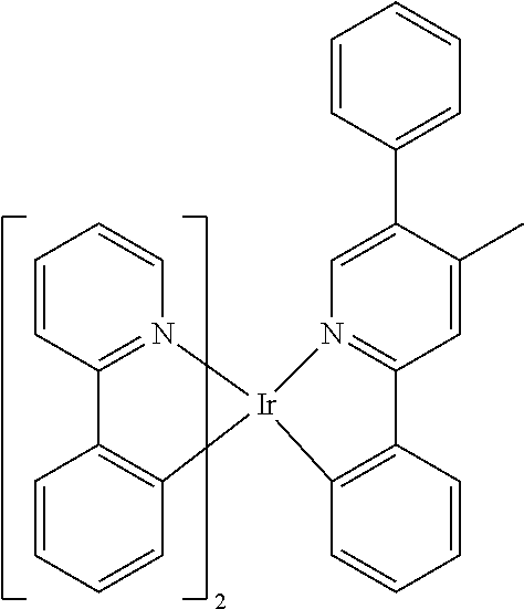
C1=CC=CC2=N1[Ir]1(C3=C2C=CC=C3)N2=C(C=C(C)C(C3=CC=CC=C3)=C2)C2=C1C=CC=C2
